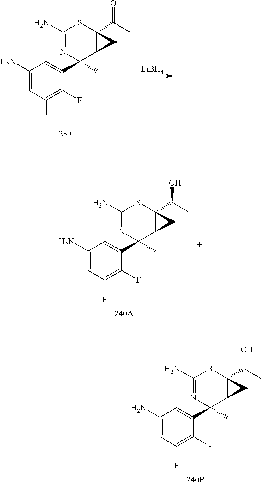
[LiBH4].C1(N)=CC(F)=C(F)C(C2(C)N=C(N)SC3(C(C)=O)C2C3)=C1.C1(N)=CC(F)=C(F)C(C2(C)N=C(N)SC3(C(C)O)C2C3)=C1.C1(N)=CC(F)=C(F)C(C2(C)N=C(N)SC3(C(C)O)C2C3)=C1
